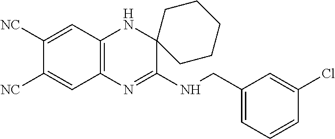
C1([NC])=CC2=C(C=C1[NC])N=C(NCC1=CC=CC(Cl)=C1)C1(N2)CCCCC1
